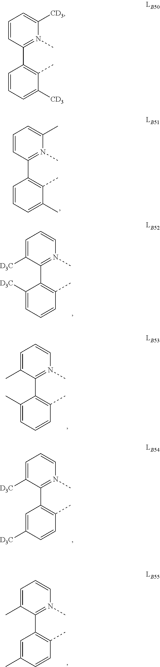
C1=C(C)N(C)=C(C2=C(C)C(C)=CC=C2)C=C1.C1=CN(C)=C(C2=C(C)C=CC=C2[D3C])C([D3C])=C1.C1=CN(C)=C(C2=C(C)C=CC=C2C)C(C)=C1.C1=CN(C)=C(C2=C(C)C=CC([D3C])=C2)C([D3C])=C1.C1=CN(C)=C(C2=C(C)C=CC(C)=C2)C(C)=C1.C1=C([CD3])N(C)=C(C2=C(C)C([CD3])=CC=C2)C=C1
